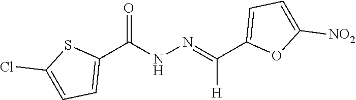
C1(C(=NNC(C2=CC=C(Cl)S2)=O)[H])=CC=C([NO2])O1
